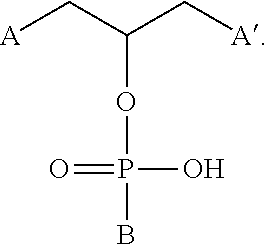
[A]CC(C[A])OP(B)(O)=O
